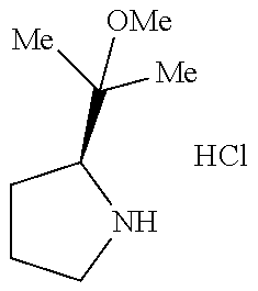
C1CCNC1C([Me])([Me])[OMe].Cl
